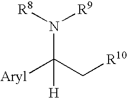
[R8]N([R9])C(C[R10])([Aryl])[H]
